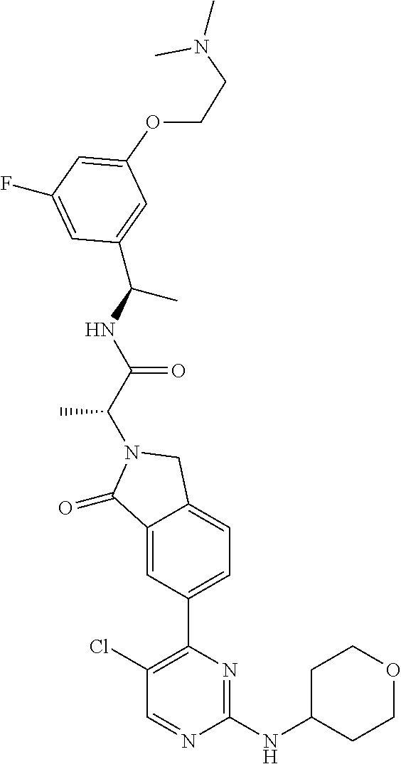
C1(=O)C2=CC(C3=C(Cl)C=NC(NC4CCOCC4)=N3)=CC=C2CN1C(C(NC(C1=CC(OCCN(C)C)=CC(F)=C1)C)=O)C
